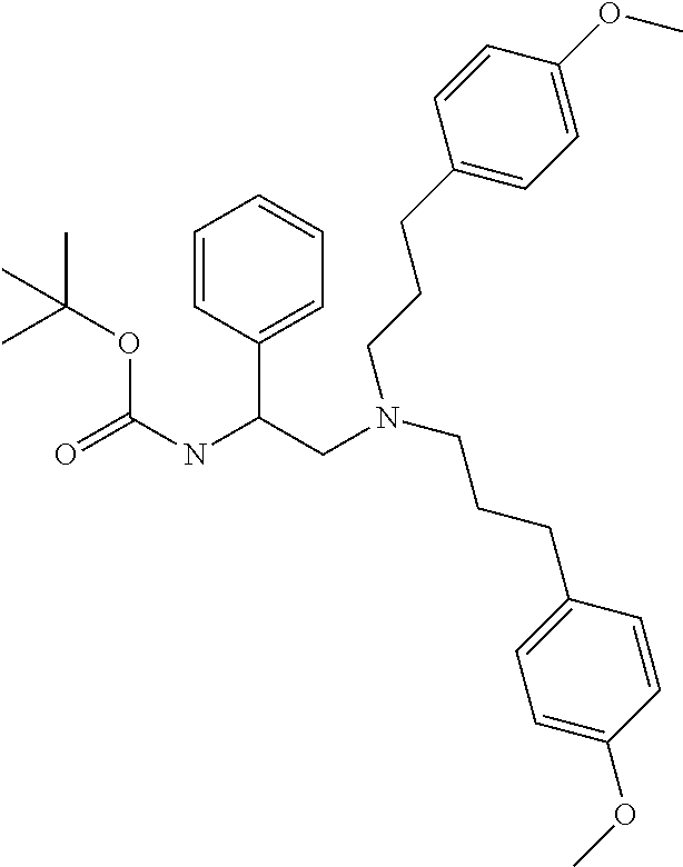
C1=CC(C(CN(CCCC2=CC=C(OC)C=C2)CCCC2=CC=C(OC)C=C2)NC(=O)OC(C)(C)C)=CC=C1
